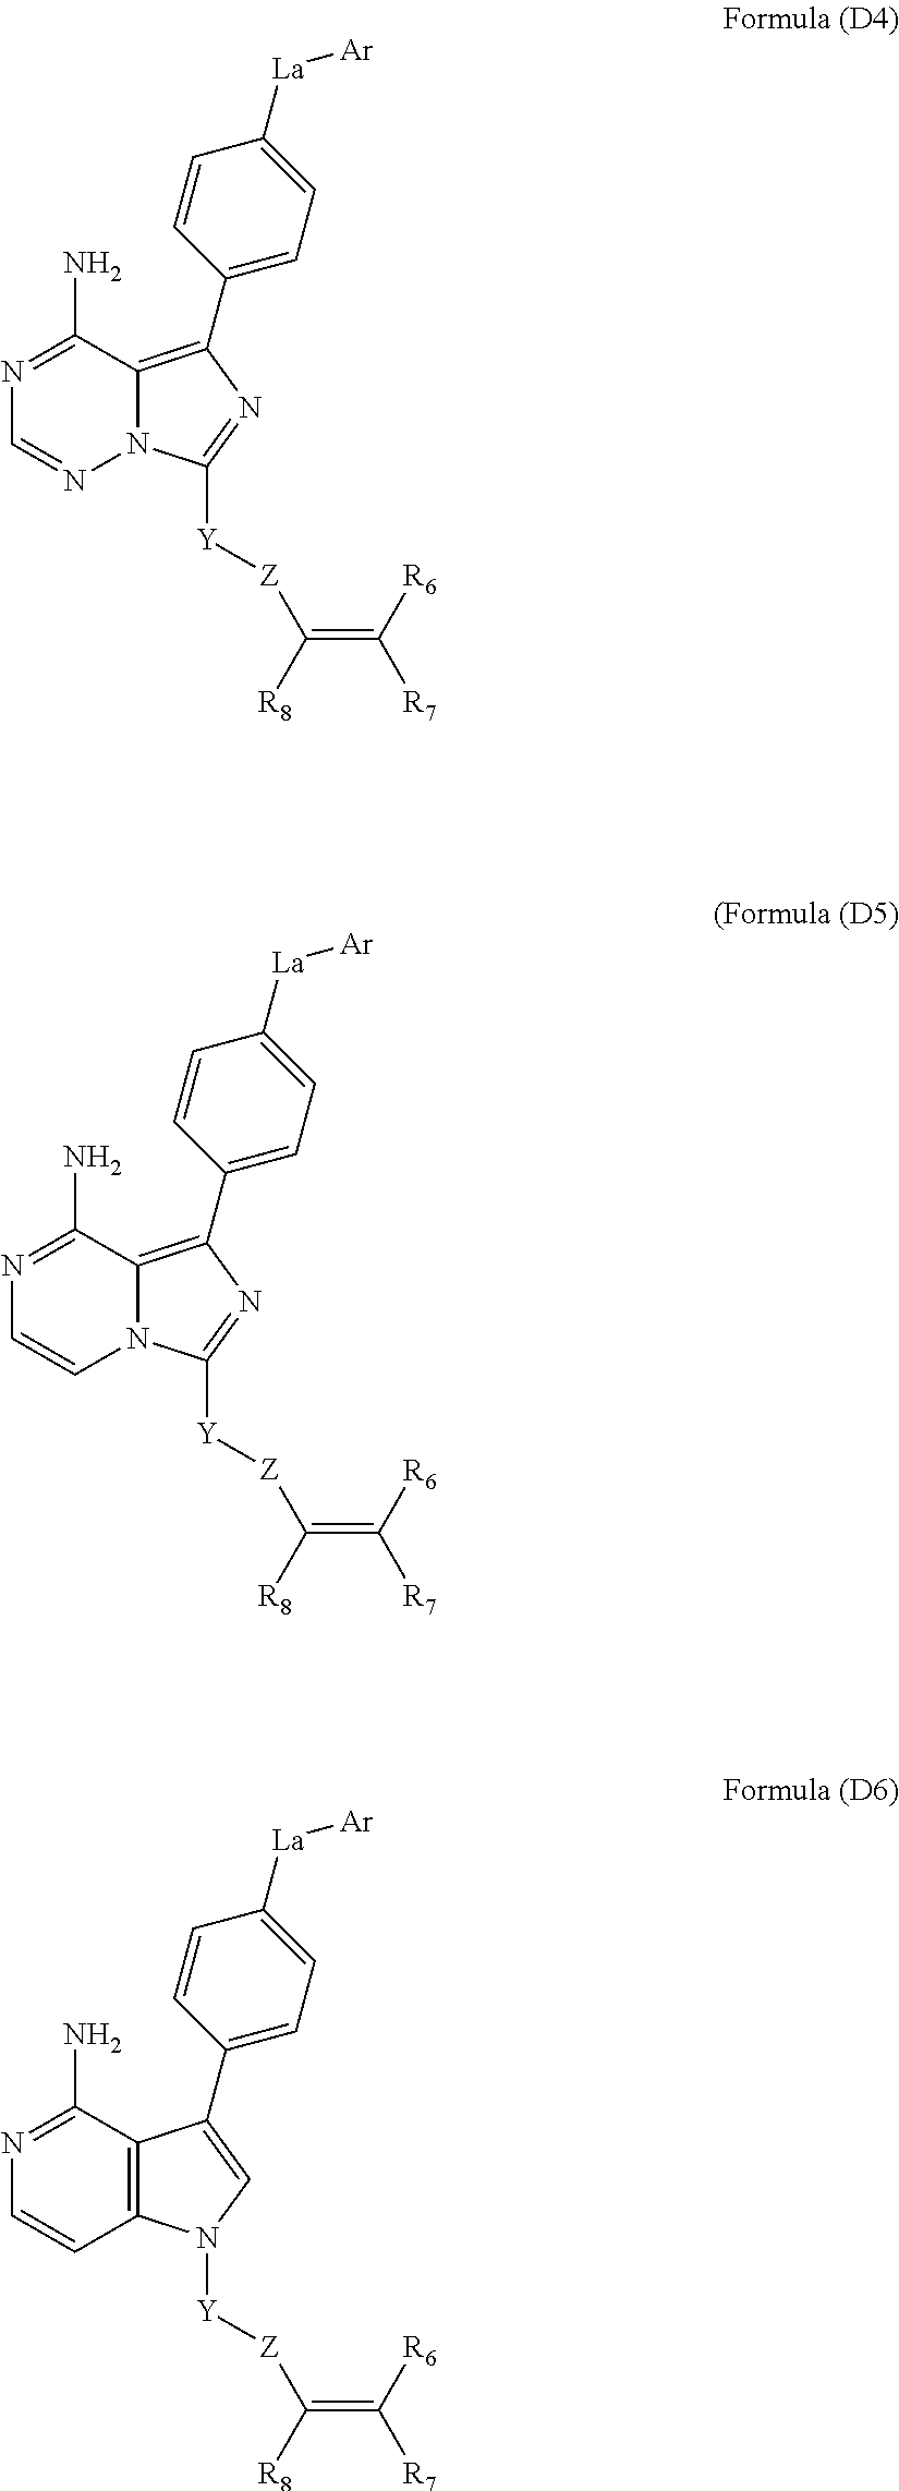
N1=C(N)C2=C(C3=CC=C([La][Ar])C=C3)N=C([Y][Z]C([R8])=C([R7])[R6])N2N=C1.N1=C(N)C2=C(C3=CC=C([La][Ar])C=C3)N=C([Y][Z]C([R8])=C([R7])[R6])N2C=C1.N1=C(N)C2=C(C=C1)N([Y][Z]C([R8])=C([R7])[R6])C=C2C1=CC=C([La][Ar])C=C1
